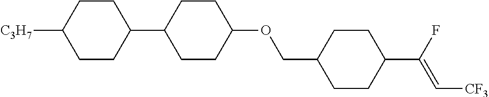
C1CC(C2CCC(OCC3CCC(C(F)=C[CF3])CC3)CC2)CCC1[C3H7]
